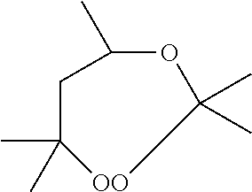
C1C(C)(C)[OO]C(C)(C)OC1C
